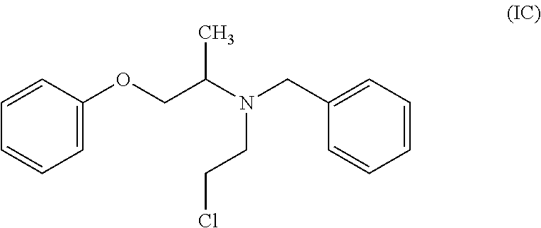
C1=CC(OCC(N(CC2=CC=CC=C2)CCCl)C)=CC=C1
